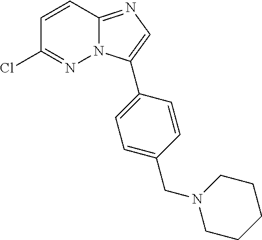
ClC1=NN2C(=NC=C2C2=CC=C(CN3CCCCC3)C=C2)C=C1
